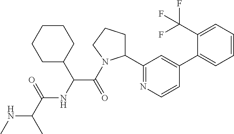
N(C(C)C(=O)NC(C(=O)N1C(C2=NC=CC(C3=CC=CC=C3C(F)(F)F)=C2)CCC1)C1CCCCC1)C
